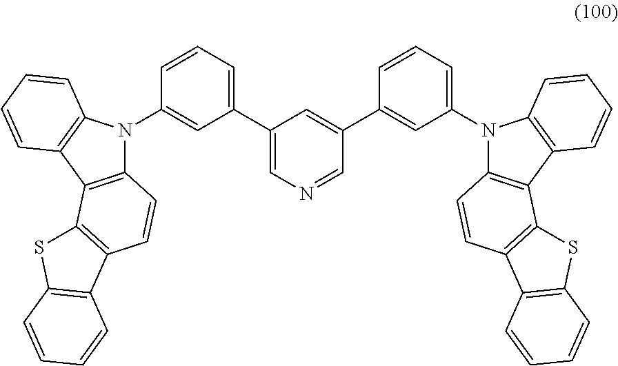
N1(C2=CC(C3=CN=CC(C4=CC(N5C6=C(C7=C5C=CC=C7)C5=C(C=C6)C6=C(S5)C=CC=C6)=CC=C4)=C3)=CC=C2)C2=C(C3=C1C=CC=C3)C1=C(C=C2)C2=C(S1)C=CC=C2
